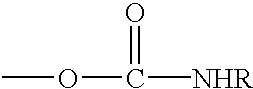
COC([NHR])=O
